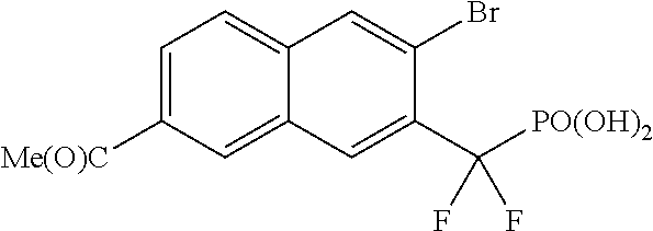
C1=C([Me(O)C])C=C2C(=C1)C=C(Br)C(C([PO(OH)2])(F)F)=C2
